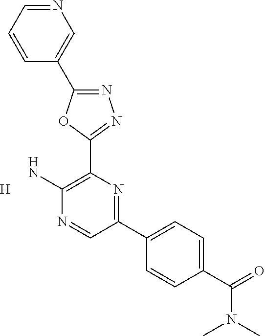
N1=C(C2=CN=CC=C2)OC(C2=C(N)N=CC(C3=CC=C(C(N(C)C)=O)C=C3)=N2)=N1.[H]
